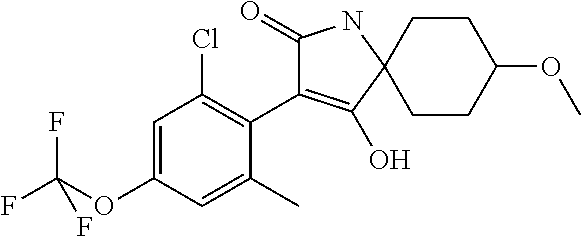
C1=C(OC(F)(F)F)C=C(C)C(C2=C(O)C3(NC2=O)CCC(OC)CC3)=C1Cl
